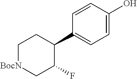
C1=C(O)C=CC(C2C(F)C[BocN]CC2)=C1
